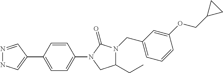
N1=CC(C2=CC=C(N3C(=O)N(CC4=CC=CC(OCC5CC5)=C4)C(CC)C3)C=C2)=CN1
